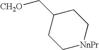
C1(C[CH2O])CC[NnPr]CC1
